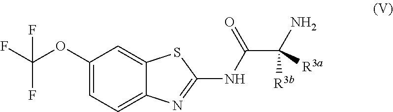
C1(OC(F)(F)F)=CC=C2C(=C1)SC(NC(=O)C(N)([R3a])[R3b])=N2
